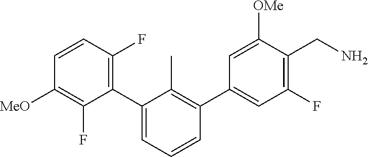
[MeO]C1=C(F)C(C2=CC=CC(C3=CC(F)=C(CN)C([OMe])=C3)=C2C)=C(F)C=C1
